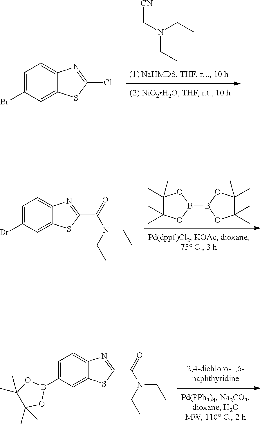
[CN]CN(CC)CC.C1=C(Br)C=C2C(=C1)N=C(Cl)S2.C1=C(Br)C=C2C(=C1)N=C(C(N(CC)CC)=O)S2.C1(C)(C)C(C)(C)OB(B2OC(C)(C)C(C)(C)O2)O1.C1=C(B2OC(C)(C)C(C)(C)O2)C=C2C(=C1)N=C(C(N(CC)CC)=O)S2
